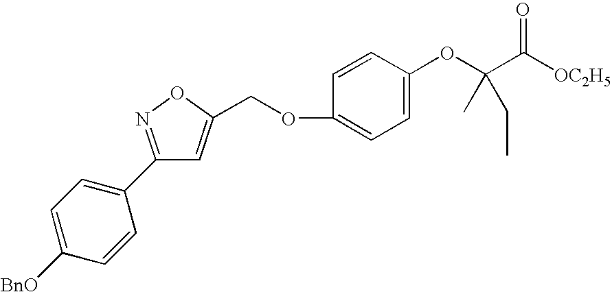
C1=C([BnO])C=CC(C2=NOC(COC3=CC=C(OC(C([OC2H5])=O)(C)CC)C=C3)=C2)=C1
